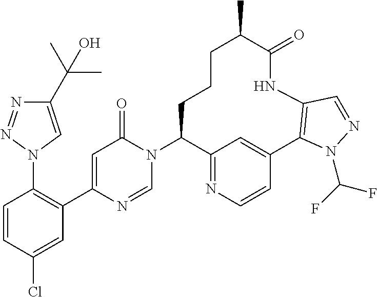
C1=CC(Cl)=CC(C2=CC(=O)N(C3C4=NC=CC(=C4)C4=C(NC(=O)C(C)CCC3)C=NN4C(F)F)C=N2)=C1N1C=C(C(C)(C)O)N=N1
